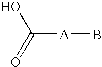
C([A]B)(O)=O
